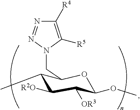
O(C1C([OR3])C([R2O])C(C)C(CN2N=NC([R4])=C2[R5])O1)C
